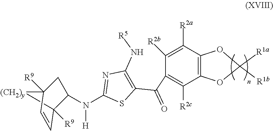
C12([R9])[(CH2)y]C([R9])(CC1N(C1=NC(N[R5])=C(C(C3=C([R2c])C4=C(C([R2a])=C3[R2b])OC([R1a])([R1b])O4)=O)S1)[H])C=C2
